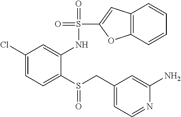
C1(Cl)=CC=C(S(CC2=CC=NC(N)=C2)=O)C(NS(=O)(=O)C2=CC3=C(O2)C=CC=C3)=C1
